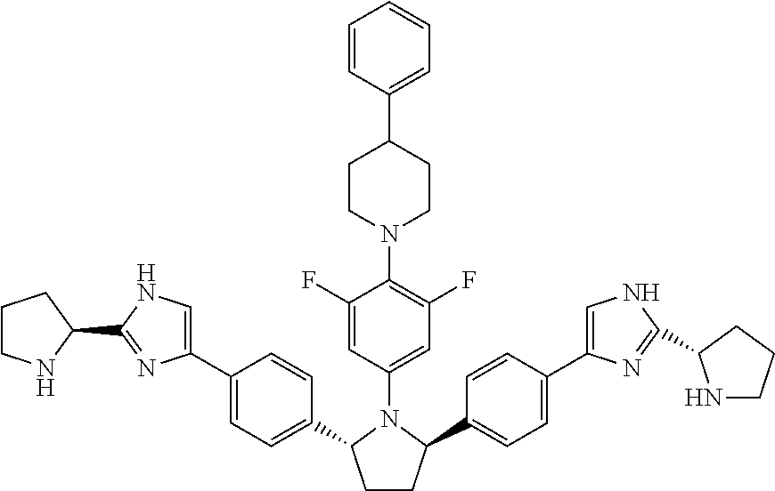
C1=CC(C2CCN(C3=C(F)C=C(N4C(C5=CC=C(C6=CNC(C7CCCN7)=N6)C=C5)CCC4C4=CC=C(C5=CNC(C6NCCC6)=N5)C=C4)C=C3F)CC2)=CC=C1
